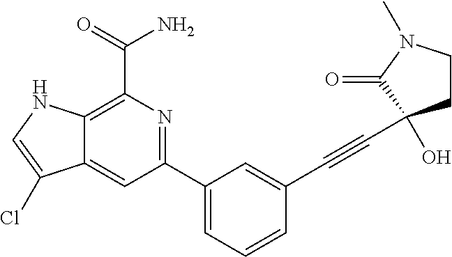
C12=C(C(=O)N)N=C(C3=CC=CC(C#CC4(O)CCN(C)C4=O)=C3)C=C1C(Cl)=CN2
